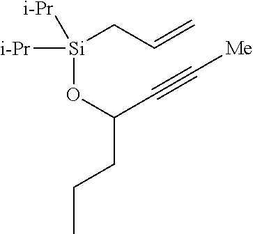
[Si](OC(C#C[Me])CCC)(CC=C)([i-Pr])[i-Pr]
